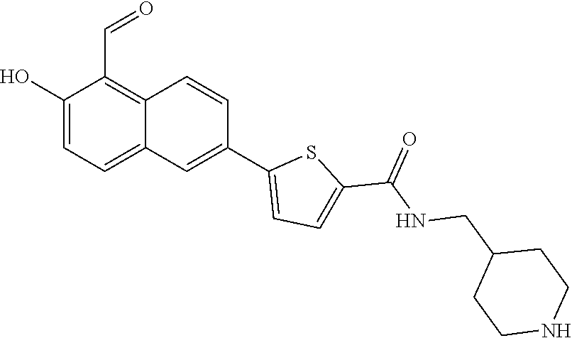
C(NCC1CCNCC1)(=O)C1=CC=C(C2=CC3=CC=C(O)C(C=O)=C3C=C2)S1
